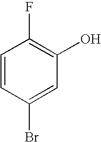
C1=CC(Br)=CC(O)=C1F
